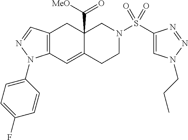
C12=C(C=C3C(C([MeO])=O)(C1)CN(S(C1=CN(CCC)N=N1)(=O)=O)CC3)N(C1=CC=C(F)C=C1)N=C2
